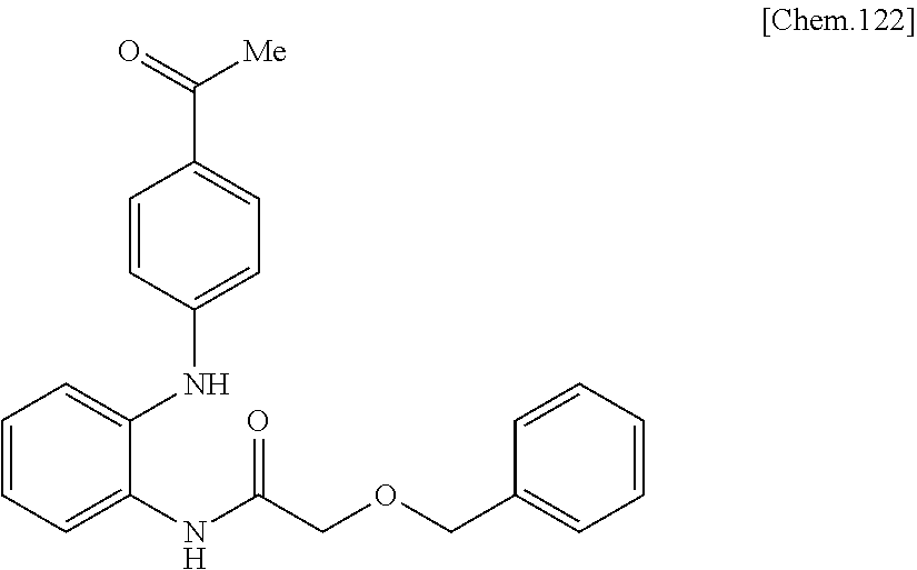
C1=CC=C(NC(=O)COCC2=CC=CC=C2)C(NC2=CC=C(C([Me])=O)C=C2)=C1
